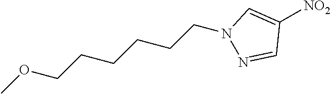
C1([NO2])=CN(CCCCCCOC)N=C1
